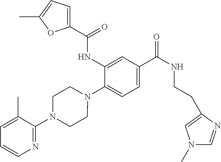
C1(NC(=O)C2=CC=C(C)O2)=CC(C(=O)NCCC2=CN(C)C=N2)=CC=C1N1CCN(C2=NC=CC=C2C)CC1
